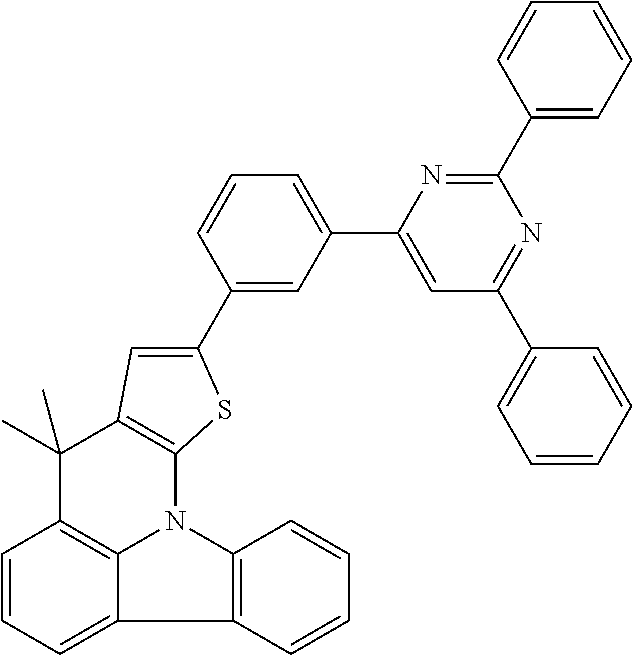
C1=CC=C2C3=C1C(C)(C)C1=C(N3C3=C2C=CC=C3)SC(C2=CC(C3=CC(C4=CC=CC=C4)=NC(C4=CC=CC=C4)=N3)=CC=C2)=C1
